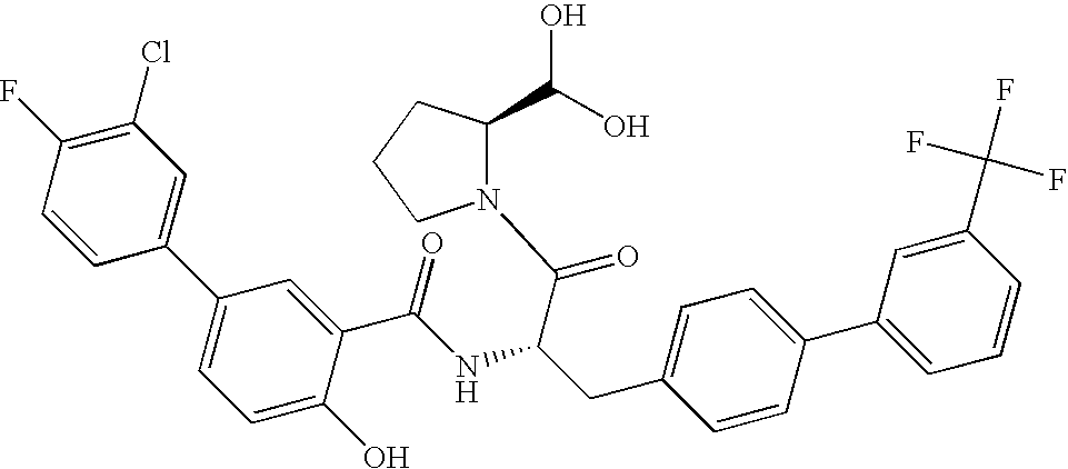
C(O)(O)C1N(C(C(NC(C2=CC(C3=CC(Cl)=C(F)C=C3)=CC=C2O)=O)CC2=CC=C(C3=CC=CC(C(F)(F)F)=C3)C=C2)=O)CCC1
